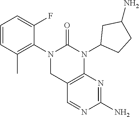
C1=CC(C)=C(N2CC3=C(N(C4CCC(N)C4)C2=O)N=C(N)N=C3)C(F)=C1
